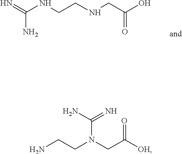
N=C(NCCNCC(O)=O)N.NCCN(CC([OH])=O)C(N)=N
